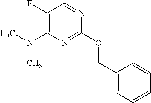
O(C1=NC(N(C)C)=C(F)C=N1)CC1=CC=CC=C1
